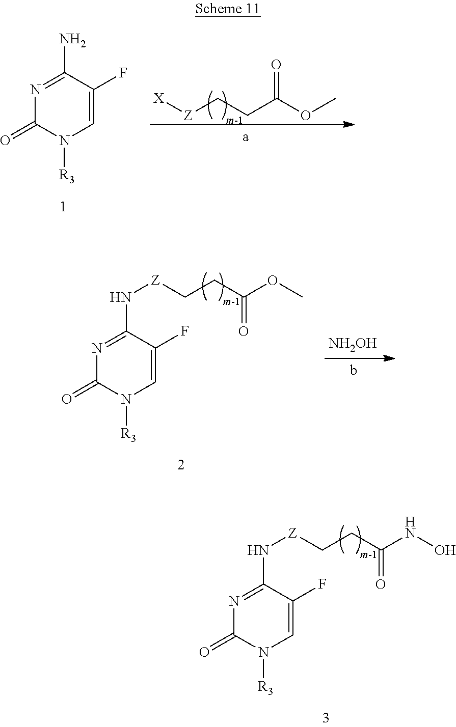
N1=C(N[Z]CCC(NO)=O)C(F)=CN([R3])C1=O.N1=C(N)C(F)=CN([R3])C1=O.[X][Z]CCC(OC)=O.N1=C(N[Z]CCC(OC)=O)C(F)=CN([R3])C1=O.[NH2OH]
